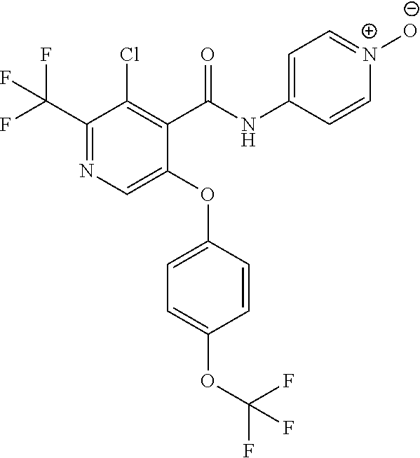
C1(C(NC2=CC=[N+]([O-])C=C2)=O)=C(Cl)C(C(F)(F)F)=NC=C1OC1=CC=C(OC(F)(F)F)C=C1
